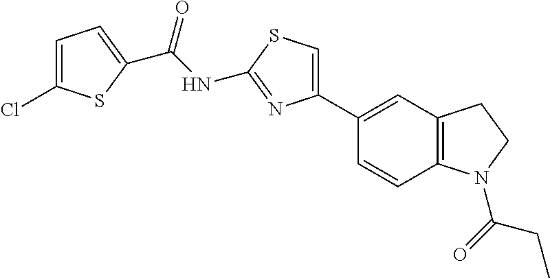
C(NC1=NC(C2=CC3=C(C=C2)N(C(=O)CC)CC3)=CS1)(=O)C1=CC=C(Cl)S1
